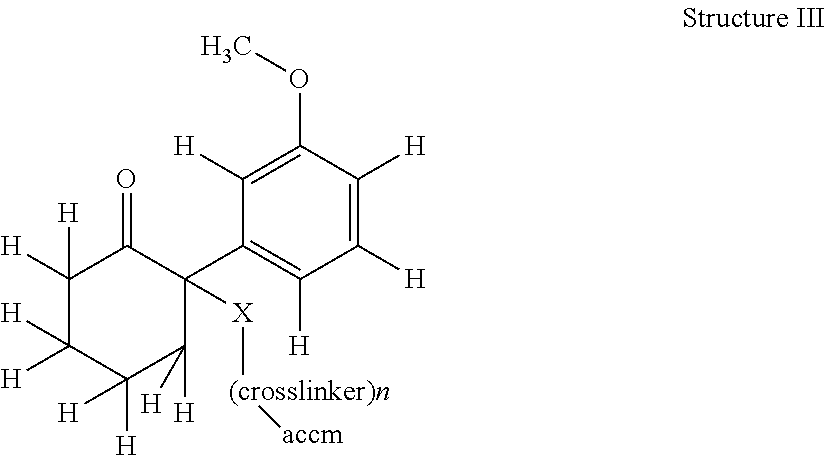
C1([H])([H])C([H])([H])C([H])([H])C([H])([H])C(C2=C([H])C([H])=C([H])C(OC)=C2[H])([X][(crosslinker)n][accm])C1=O
